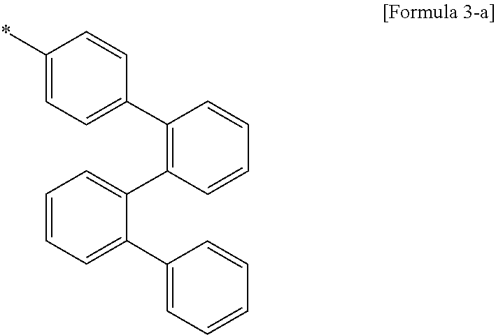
C1(C2=CC=CC=C2C2=C(C3=CC=C(*)C=C3)C=CC=C2)=CC=CC=C1
